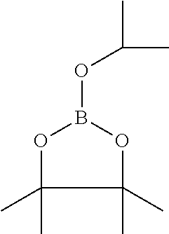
C1(C)(C)OB(OC(C)C)OC1(C)C
